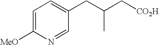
C1=C([MeO])N=CC(CC(C[CO2H])C)=C1
